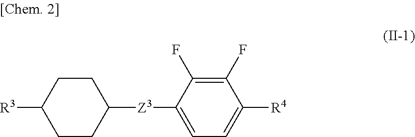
C1([R3])CCC([Z3]C2=CC=C([R4])C(F)=C2F)CC1
